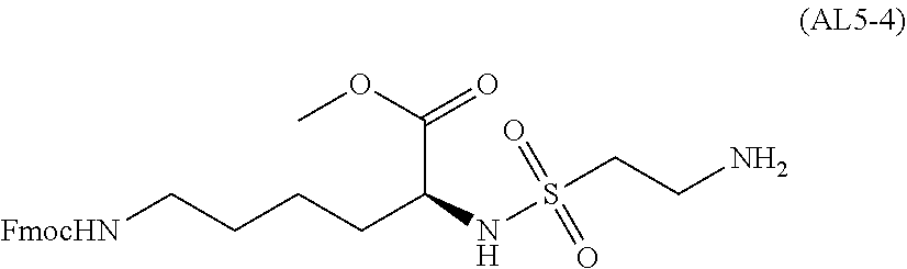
[FmocHN]CCCCC(NS(CCN)(=O)=O)C(OC)=O
